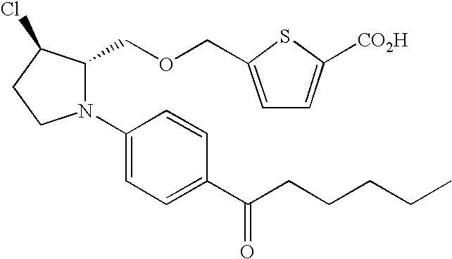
C1(COCC2=CC=C([CO2H])S2)N(C2=CC=C(C(CCCCC)=O)C=C2)CCC1Cl
